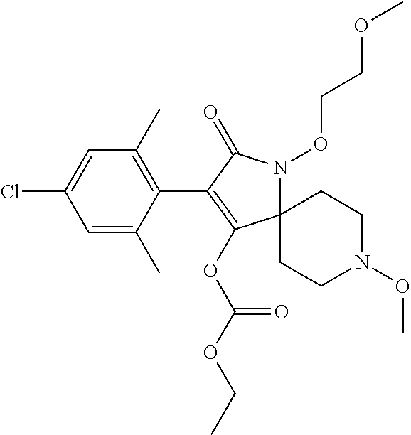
C1(C)=C(C2=C(OC(OCC)=O)C3(N(OCCOC)C2=O)CCN(OC)CC3)C(C)=CC(Cl)=C1
